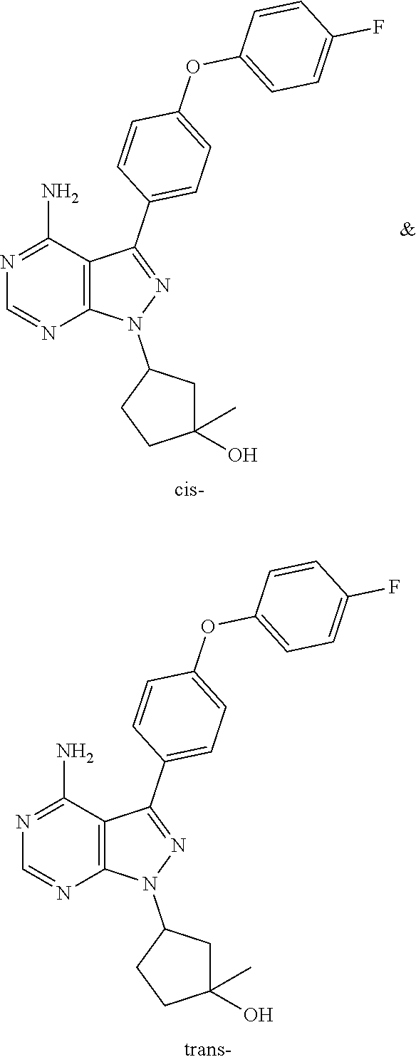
C1CC(C)(O)CC1N1C2=C(C(N)=NC=N2)C(C2=CC=C(OC3=CC=C(F)C=C3)C=C2)=N1.C1CC(C)(O)CC1N1C2=C(C(N)=NC=N2)C(C2=CC=C(OC3=CC=C(F)C=C3)C=C2)=N1
